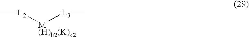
C[L2][M(H)h2(K)k2][L3]C
